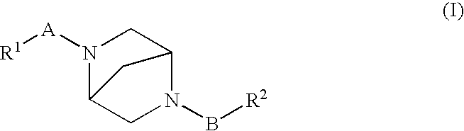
N1([A][R1])C2CN(B[R2])C(C1)C2
